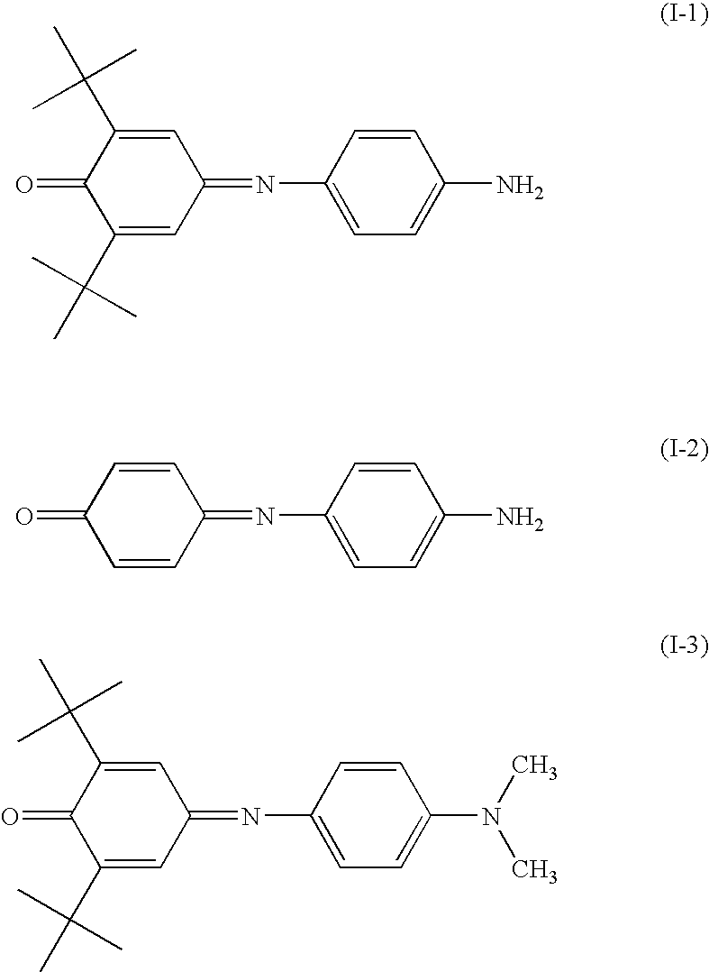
C1(C(C)(C)C)=CC(=NC2=CC=C(N)C=C2)C=C(C(C)(C)C)C1=O.C1=CC(=NC2=CC=C(N)C=C2)C=CC1=O.C1(C(C)(C)C)=CC(=NC2=CC=C(N(C)C)C=C2)C=C(C(C)(C)C)C1=O
